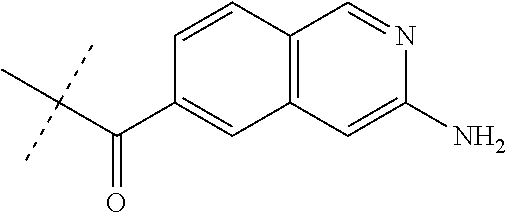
C(C(C1=CC2=C(C=C1)C=NC(N)=C2)=O)(C)(C)C
